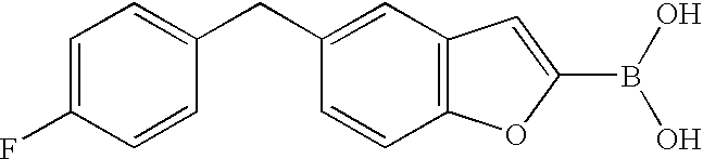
C1=C(F)C=CC(CC2=CC3=C(C=C2)OC(B(O)O)=C3)=C1
